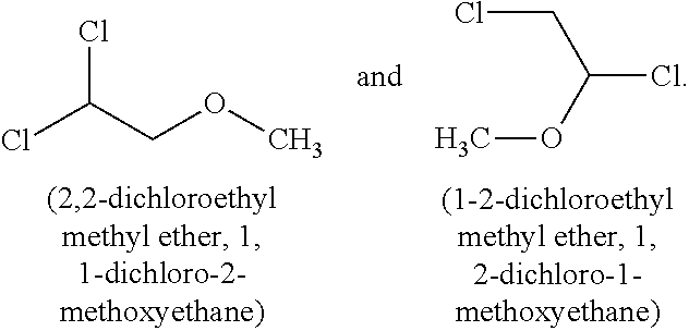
ClCC(Cl)OC.ClC(COC)Cl
